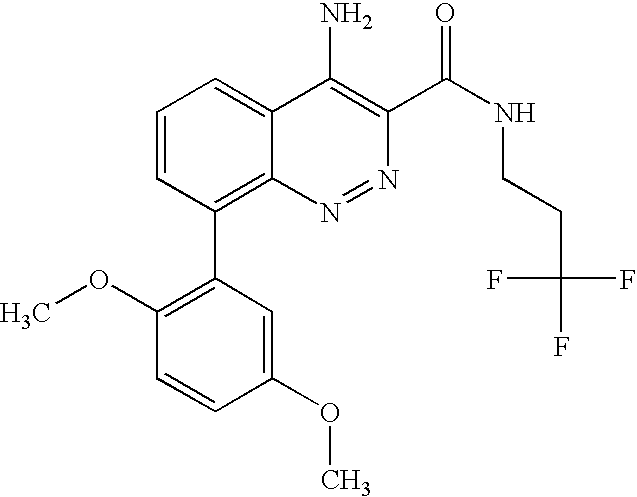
C1(OC)=CC(C2=C3C(=CC=C2)C(N)=C(C(=O)NCCC(F)(F)F)N=N3)=C(OC)C=C1
